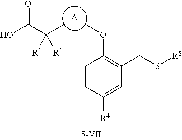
[A].COC1=C(CS[R8])C=C([R4])C=C1.OC(C(C)([R1])[R1])=O
